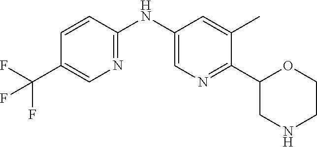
C1=CC(NC2=CN=C(C3CNCCO3)C(C)=C2)=NC=C1C(F)(F)F
